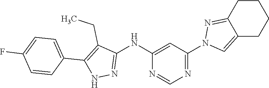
C1(NC2=NNC(C3=CC=C(F)C=C3)=C2CC)=CC(N2C=C3C(=N2)CCCC3)=NC=N1
